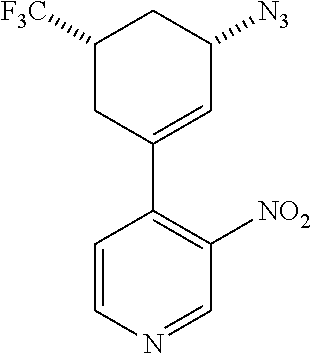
C1([F3C])CC(C2=C([NO2])C=NC=C2)=CC([N3])C1
